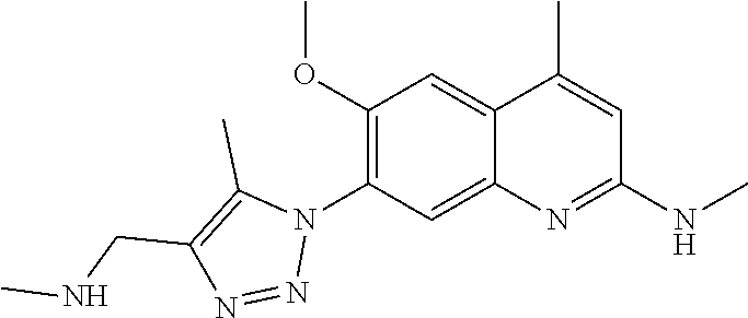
C12=CC(OC)=C(N3C(C)=C(CNC)N=N3)C=C1N=C(NC)C=C2C
